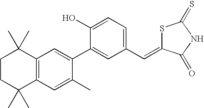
C1CC(C)(C)C2=C(C1(C)C)C=C(C1=CC(C=C3SC(=S)NC3=O)=CC=C1O)C(C)=C2
